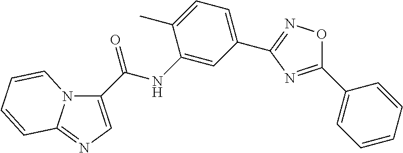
C(NC1=CC(C2=NOC(C3=CC=CC=C3)=N2)=CC=C1C)(=O)C1=CN=C2N1C=CC=C2
